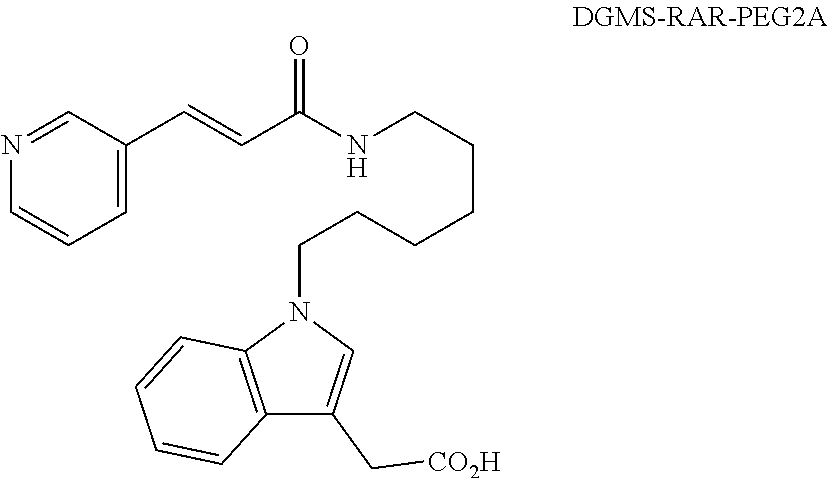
C1(C=CC(=O)NCCCCCCN2C3=C(C(C[CO2H])=C2)C=CC=C3)=CC=CN=C1
